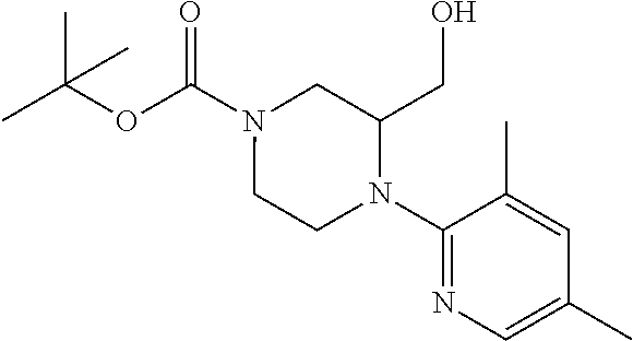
N1(C(OC(C)(C)C)=O)CCN(C2=NC=C(C)C=C2C)C(CO)C1
